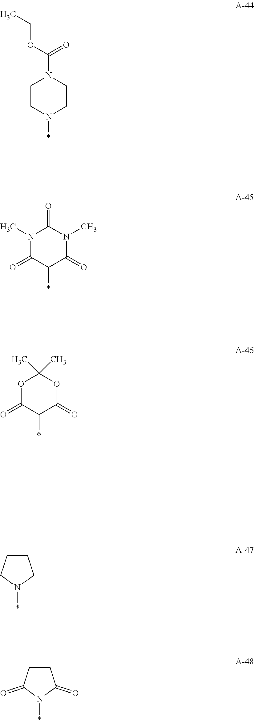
*C1C(=O)OC(C)(C)OC1=O.N1(*)CCN(C(OCC)=O)CC1.C1(*)C(=O)N(C)C(=O)N(C)C1=O.N1(*)CCCC1.N1(*)C(=O)CCC1=O
